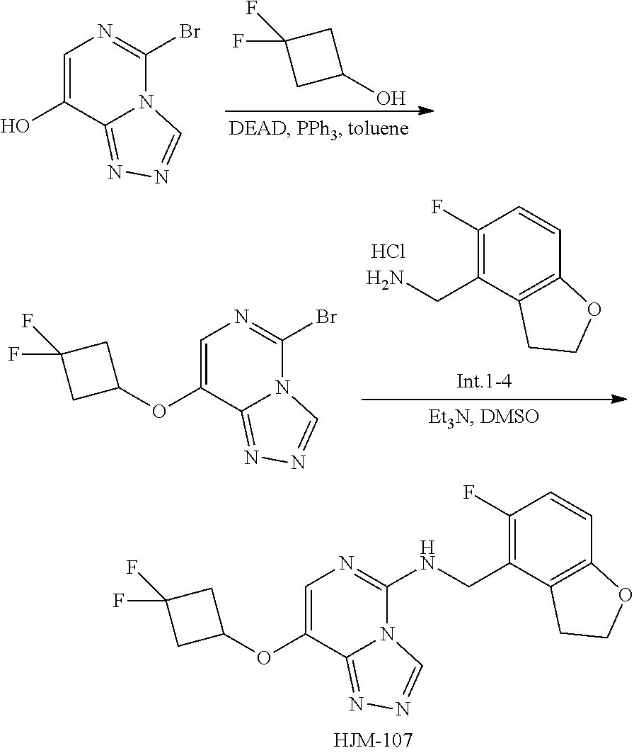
C1=C(OC2CC(F)(F)C2)C2=NN=CN2C(NCC2=C(F)C=CC3=C2CCO3)=N1.C1(O)CC(F)(F)C1.C1=C(O)C2=NN=CN2C(Br)=N1.C1=C(OC2CC(F)(F)C2)C2=NN=CN2C(Br)=N1.C1(F)=C(CN)C2=C(C=C1)OCC2.Cl
